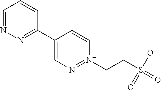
C1=NN=C(C2=CN=[N+](CCS([O-])(=O)=O)C=C2)C=C1
